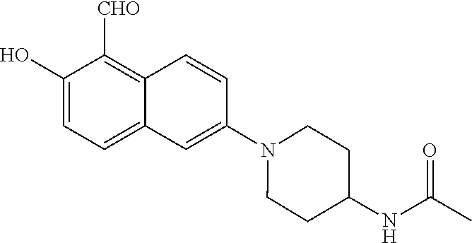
C1(O)=CC=C2C(=C1[CHO])C=CC(N1CCC(NC(C)=O)CC1)=C2
